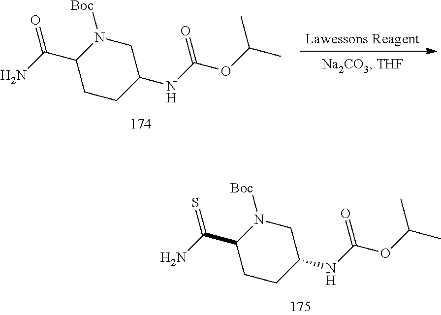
C1CC(NC(=O)OC(C)C)CN([Boc])C1C(=O)N.[Lawessons Reagent].C1CC(NC(=O)OC(C)C)CN([Boc])C1C(=S)N
